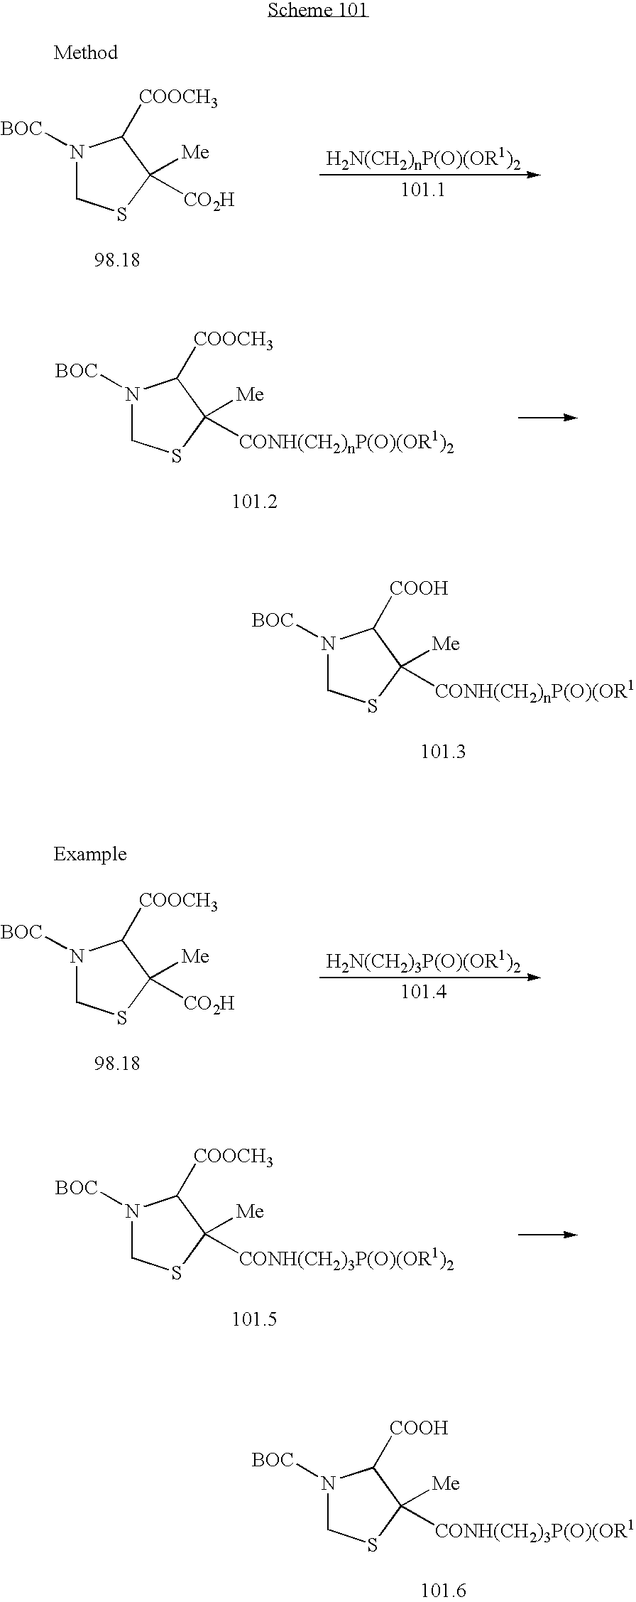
[H2N(CH2)nP(O)(OR1)2].N1([BOC])CSC([Me])([CO2H])C1[COOCH3].N1([BOC])CSC([Me])([CONH(CH2)nP(O)(OR1)2])C1[COOCH3].N1([BOC])CSC([Me])([CONH(CH2)nP(O)(OR1])C1[COOH].N1([BOC])CSC([Me])([CONH(CH2)3P(O)(OR1)2])C1[COOCH3].N1([BOC])CSC([Me])([CONH(CH2)3P(O)(OR1])C1[COOH].N1([BOC])CSC([Me])([CO2H])C1[COOCH3].[H2N(CH2)3P(O)(OR1)2]
